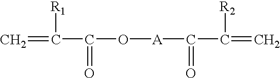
C=C(C(=O)O[A]C(C(=C)[R2])=O)[R1]
